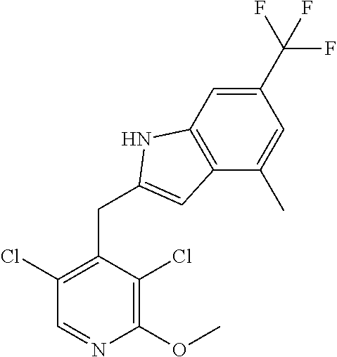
C1(OC)=C(Cl)C(CC2=CC3=C(C=C(C(F)(F)F)C=C3C)N2)=C(Cl)C=N1
